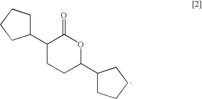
C1(C2CCC(C3CCCC3)OC2=O)CCCC1
